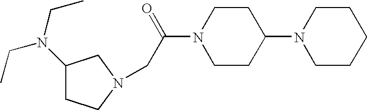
C1(N(CC)CC)CCN(CC(N2CCC(N3CCCCC3)CC2)=O)C1
